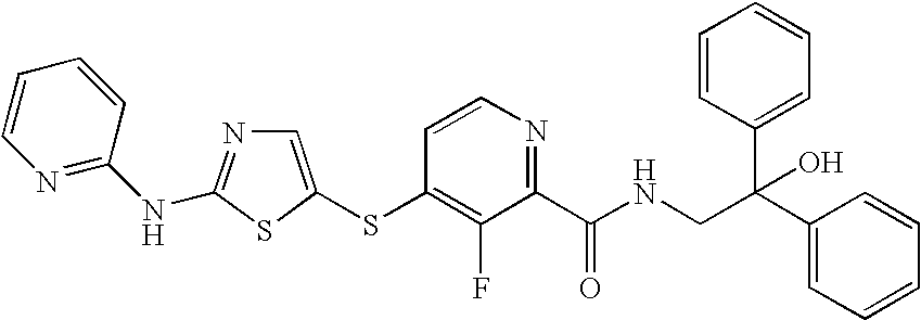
N1=C(NC2=NC=C(SC3=C(F)C(C(NCC(C4=CC=CC=C4)(C4=CC=CC=C4)O)=O)=NC=C3)S2)C=CC=C1
